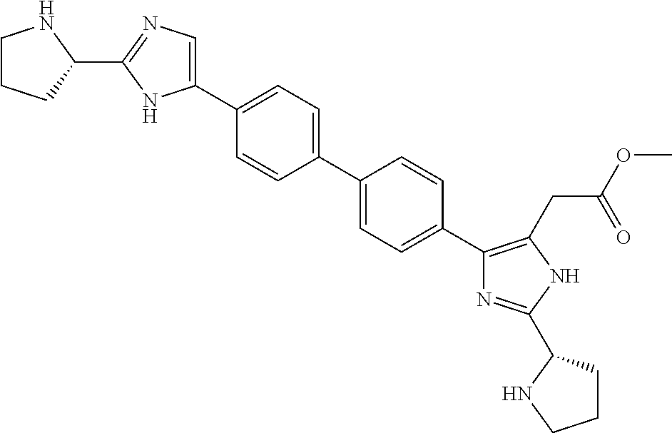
C1CCC(C2=NC=C(C3=CC=C(C4=CC=C(C5=C(CC(OC)=O)NC(C6CCCN6)=N5)C=C4)C=C3)N2)N1
